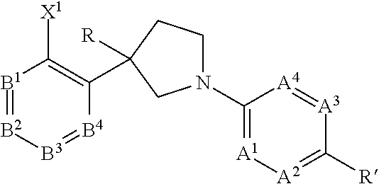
[B1]1=[B2][B3]=[B4]C(C2([R])CCN(C3=[A1][A2]=C([R])[A3]=[A4]3)C2)=C1[X1]
